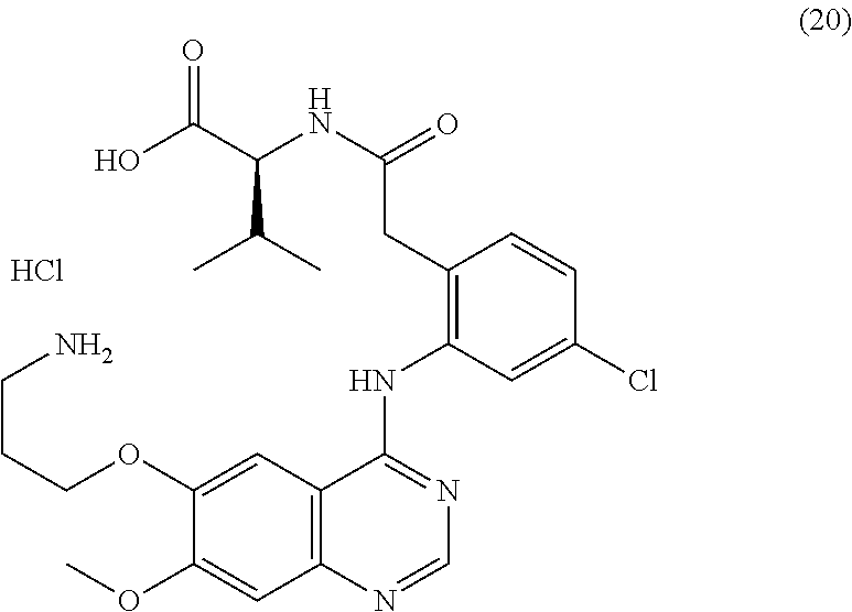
C1(CC(NC(C(O)=O)C(C)C)=O)=C(NC2=NC=NC3=C2C=C(OCCCN)C(OC)=C3)C=C(Cl)C=C1.Cl
